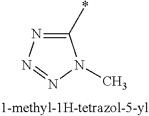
C1(*)=NN=NN1C
